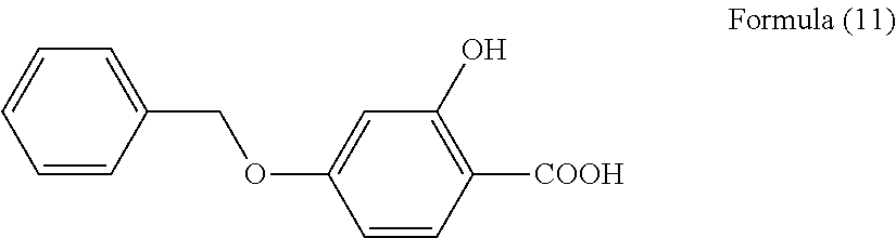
C1=CC([COOH])=C(O)C=C1OCC1=CC=CC=C1
